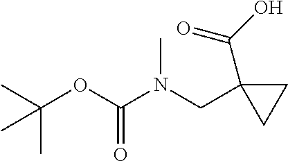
CC(OC(N(CC1(C(=O)O)CC1)C)=O)(C)C
